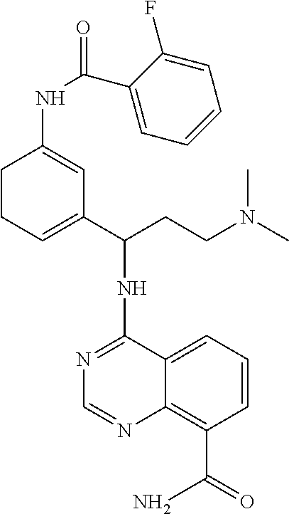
N1=C(NC(C2=CCCC(NC(C3=CC=CC=C3F)=O)=C2)CCN(C)C)C2=CC=CC(C(=O)N)=C2N=C1
